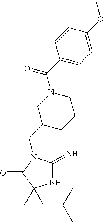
N1C(=N)N(CC2CCCN(C(C3=CC=C(OC)C=C3)=O)C2)C(=O)C1(C)CC(C)C
